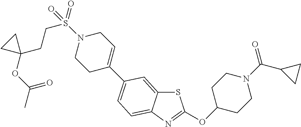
S1C2=CC(C3=CCN(S(CCC4(OC(=O)C)CC4)(=O)=O)CC3)=CC=C2N=C1OC1CCN(C(C2CC2)=O)CC1
